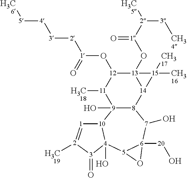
[12]1(O[1]([2][3][4][5][H3C6])=O)[11]([H3C18])[9]2(O)[8]([14]3[13]1(O[1]([2]([H3C5])[3][CH34])=O)[15]3([CH316])[CH317])[7](O)[6]1([20]O)[5]([4]3(O)[10]2[1]=[2]([H3C19])[3]3=O)O1
